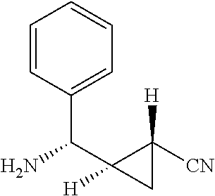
C1=CC(C(C2([H])C([CN])([H])C2)N)=CC=C1
